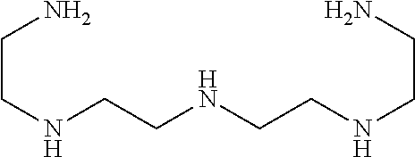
C(CNCCNCCNCCN)N
